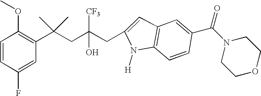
C1(F)=CC(C(CC(CC2=CC3=C(C=CC(C(N4CCOCC4)=O)=C3)N2[H])([CF3])O)(C)C)=C(OC)C=C1
